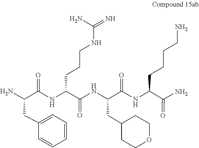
C1=CC=CC=C1CC(C(=O)NC(CCCNC(=N)N)C(NC(CC1CCOCC1)C(=O)NC(C(=O)N)CCCCN)=O)N
